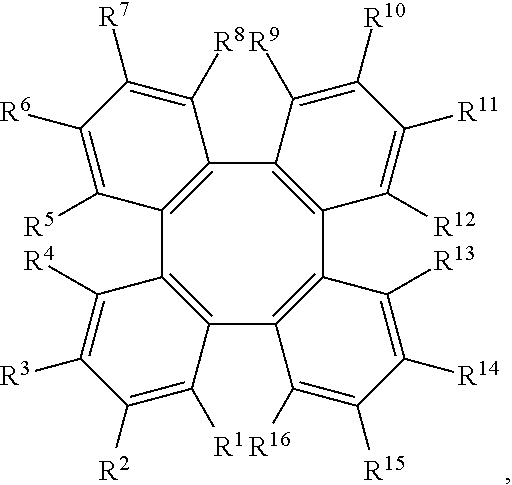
C12=C(C3=C(C4=C(C5=C1C([R16])=C([R15])C([R14])=C5[R13])C([R12])=C([R11])C([R10])=C4[R9])C([R8])=C([R7])C([R6])=C3[R5])C([R4])=C([R3])C([R2])=C2[R1]
